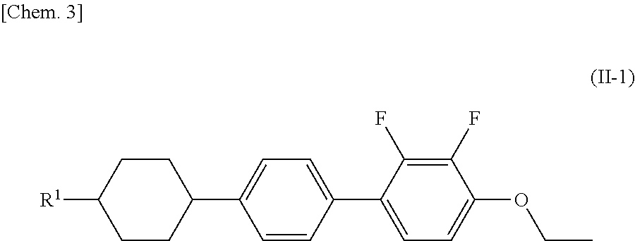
C1CC(C2=CC=C(C3=CC=C(OCC)C(F)=C3F)C=C2)CCC1[R1]
